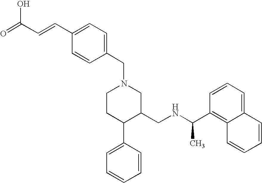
C1CC(C2=CC=CC=C2)C(CNC(C2=C3C(=CC=C2)C=CC=C3)C)CN1CC1=CC=C(C=CC(=O)O)C=C1
